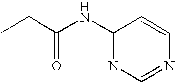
C1(NC(CC)=O)=NC=NC=C1
